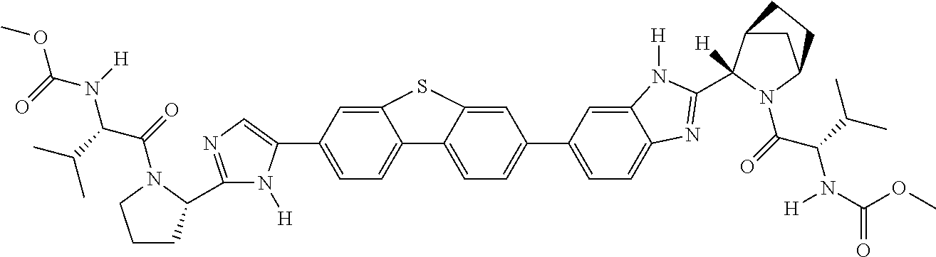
C12=CC=C(C3=CN=C(C4CCCN4C(=O)C(C(C)C)N([H])C(=O)OC)N3[H])C=C1SC1=CC(C3=CC=C4C(=C3)N([H])C(C3([H])C5CC(N3C(=O)C(N([H])C(OC)=O)C(C)C)CC5)=N4)=CC=C21
